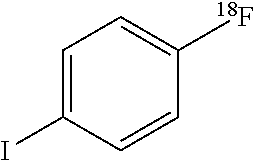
C1=C(I)C=CC([18F])=C1
